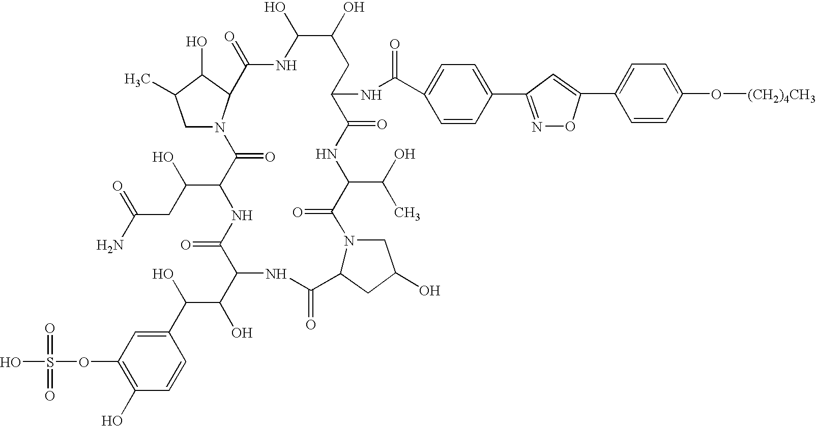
C1=CC(C(C(O)C2NC(=O)C3CC(O)CN3C(=O)C(C(O)C)NC(=O)C(NC(C3=CC=C(C4=NOC(C5=CC=C(O[(CH2)4CH3])C=C5)=C4)C=C3)=O)CC(O)C(O)NC(=O)C3N(C(=O)C(C(CC(N)=O)O)NC2=O)CC(C)C3O)O)=CC(OS(O)(=O)=O)=C1O
